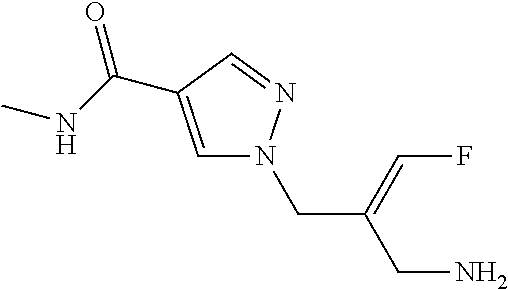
C1=C(C(NC)=O)C=NN1CC(CN)=CF
